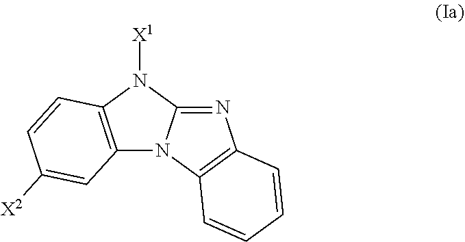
N12C(=NC3=C1C=CC=C3)N([X1])C1=C2C=C([X2])C=C1
